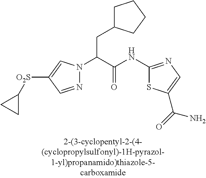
N1=CC([O2S]C2CC2)=CN1C(C(NC1=NC=C(C(=O)N)S1)=O)CC1CCCC1
